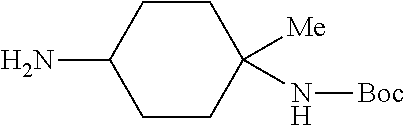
C1(N)CCC([Me])(N[Boc])CC1
